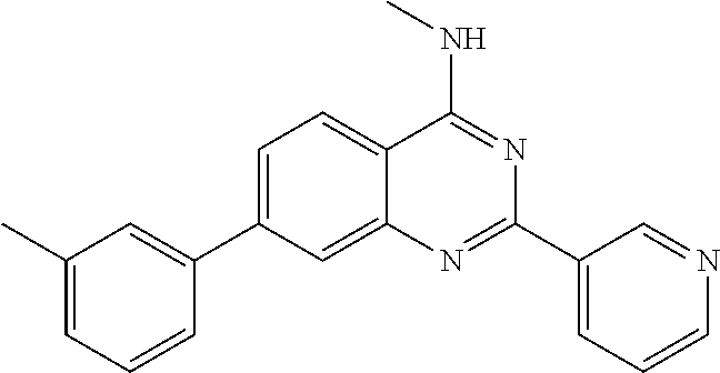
C1=C(C2=CC(C)=CC=C2)C=C2C(=C1)C(NC)=NC(C1=CC=CN=C1)=N2
